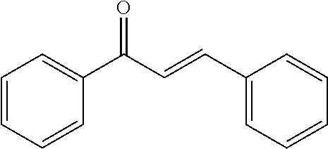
C1=CC=CC=C1C(C=CC1=CC=CC=C1)=O
